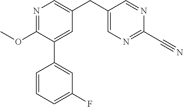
C1(OC)=NC=C(CC2=CN=C(C#N)N=C2)C=C1C1=CC(F)=CC=C1
